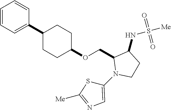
C1=CC=C(C2CCC(OCC3N(C4=CN=C([Me])S4)CCC3NS([Me])(=O)=O)CC2)C=C1
